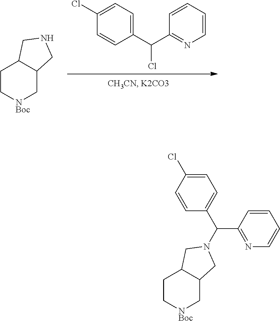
C1=CC(C(C2=NC=CC=C2)Cl)=CC=C1Cl.C1C[NBoc]CC2C1CNC2.C1C[NBoc]CC2C1CN(C(C1=CC=C(Cl)C=C1)C1=NC=CC=C1)C2
